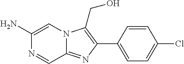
N1=CC2=NC(C3=CC=C(Cl)C=C3)=C(CO)N2C=C1N
